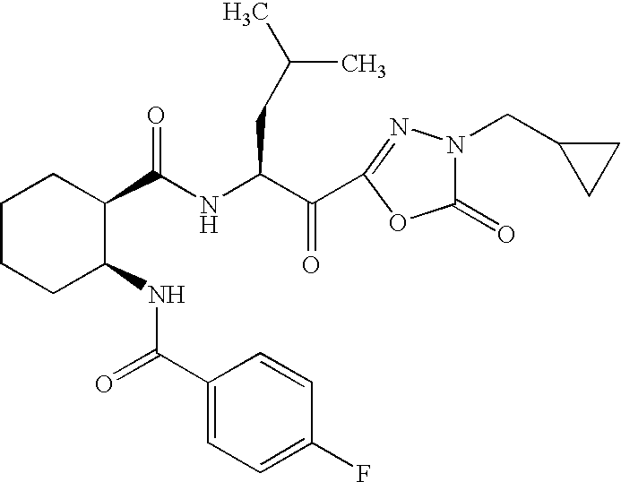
C1(C(NC(CC(C)C)C(=O)C2=NN(CC3CC3)C(=O)O2)=O)CCCCC1NC(C1=CC=C(F)C=C1)=O
